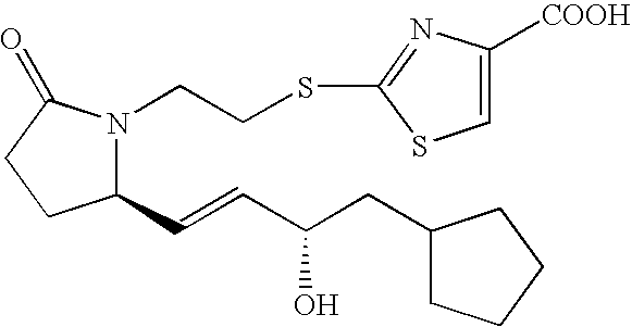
C1(C=CC(CC2CCCC2)O)N(CCSC2=NC([COOH])=CS2)C(=O)CC1
